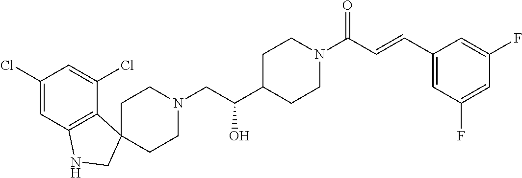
C1CN(CC(C2CCN(C(C=CC3=CC(F)=CC(F)=C3)=O)CC2)O)CCC12C1=C(C=C(Cl)C=C1Cl)NC2
